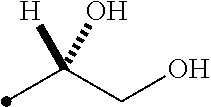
C(CO)([H])(O)C
